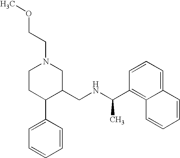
C1CC(C2=CC=CC=C2)C(CNC(C2=C3C(=CC=C2)C=CC=C3)C)CN1CCOC
